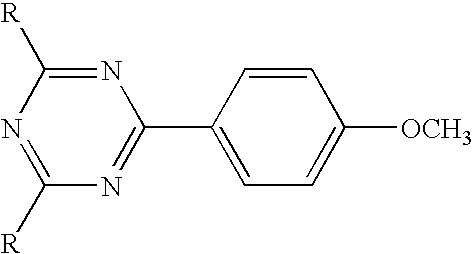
N1=C([R])N=C([R])N=C1C1=CC=C([OCH3])C=C1
